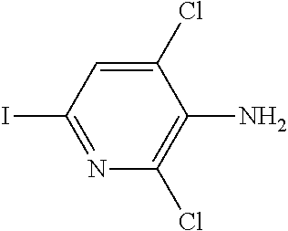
C1(I)=NC(Cl)=C(N)C(Cl)=C1
